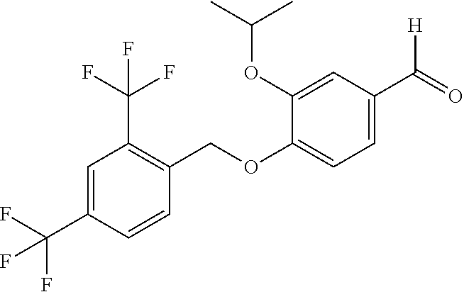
C1(C(=O)[H])=CC=C(OCC2=C(C(F)(F)F)C=C(C(F)(F)F)C=C2)C(OC(C)C)=C1
